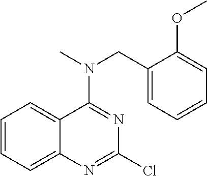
C1=CC=C2C(=C1)C(N(C)CC1=CC=CC=C1OC)=NC(Cl)=N2
